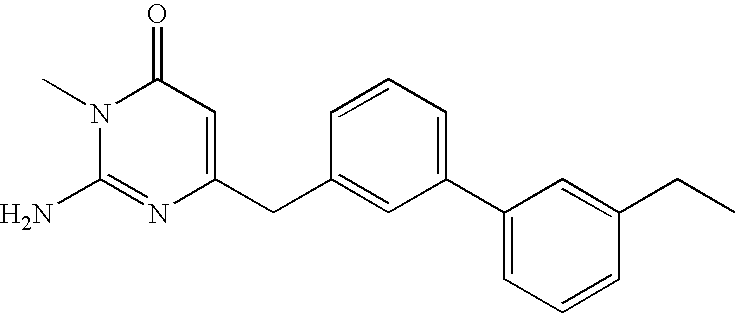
N1(C)C(N)=NC(CC2=CC(C3=CC=CC(CC)=C3)=CC=C2)=CC1=O
